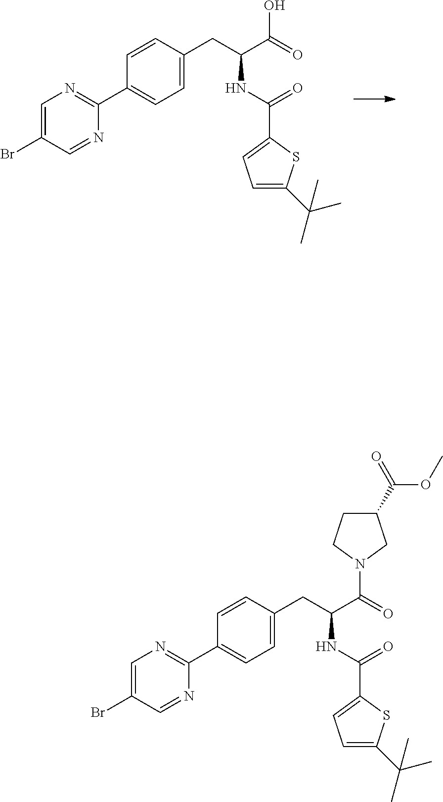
C1=C(Br)C=NC(C2=CC=C(CC(C(=O)O)NC(=O)C3=CC=C(C(C)(C)C)S3)C=C2)=N1.C1=C(Br)C=NC(C2=CC=C(CC(C(=O)N3CC(C(=O)OC)CC3)NC(=O)C3=CC=C(C(C)(C)C)S3)C=C2)=N1
